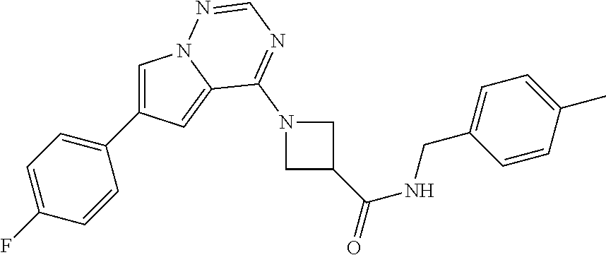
C1=C(C2=CC=C(F)C=C2)C=C2N1N=CN=C2N1CC(C(=O)NCC2=CC=C(C)C=C2)C1
